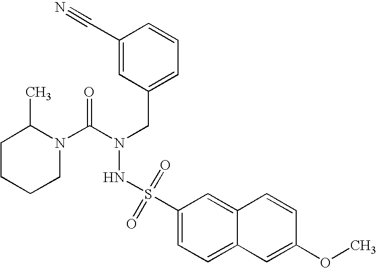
C1(C#N)=CC(CN(C(=O)N2CCCCC2C)NS(C2=CC=C3C(=C2)C=CC(OC)=C3)(=O)=O)=CC=C1
